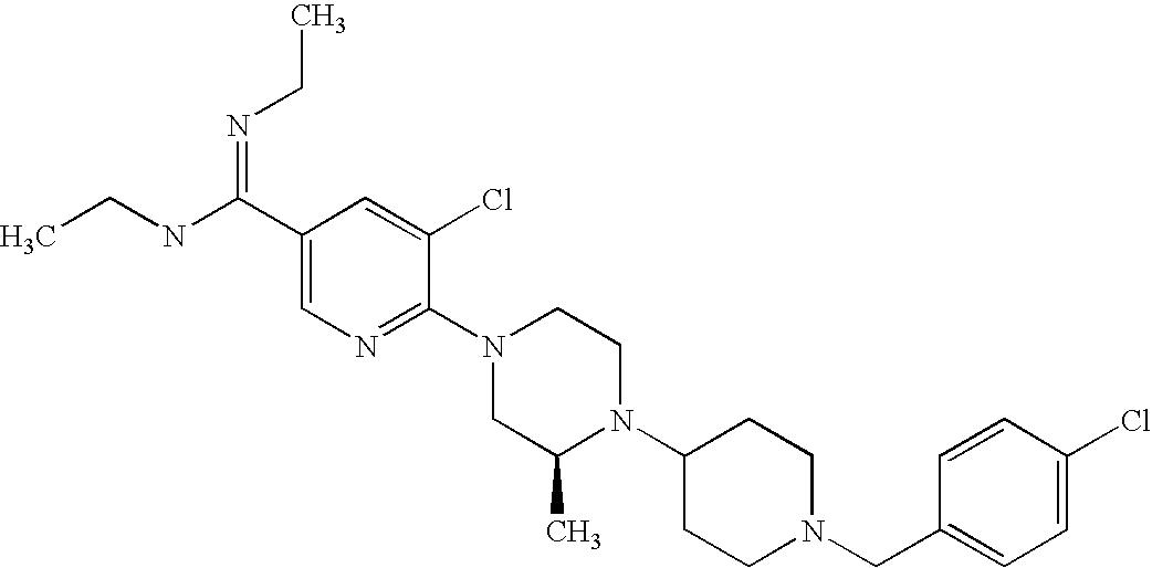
C1(Cl)=CC=C(CN2CCC(N3C(C)CN(C4=NC=C(C(=NCC)NCC)C=C4Cl)CC3)CC2)C=C1
